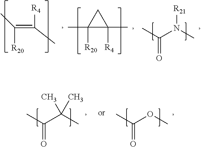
CC(=C(C)[R4])[R20].CC1([R20])C([R4])(C)C1.CC(=O)N(C)[R21].CC(=O)C(C)(C)C.CC(=O)OC
